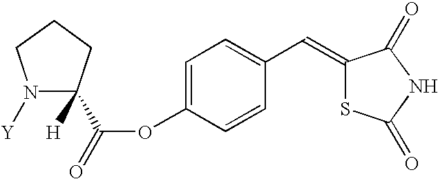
O(C1=CC=C(C=C2SC(=O)NC2=O)C=C1)C(=O)C1([H])N([Y])CCC1
